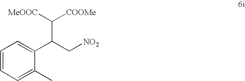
C1=CC=C(C)C(C(C[NO2])C([MeOOC])[COOMe])=C1
